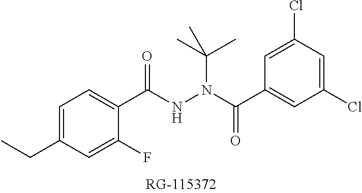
C1=C(CC)C=C(F)C(C(NN(C(C2=CC(Cl)=CC(Cl)=C2)=O)C(C)(C)C)=O)=C1
